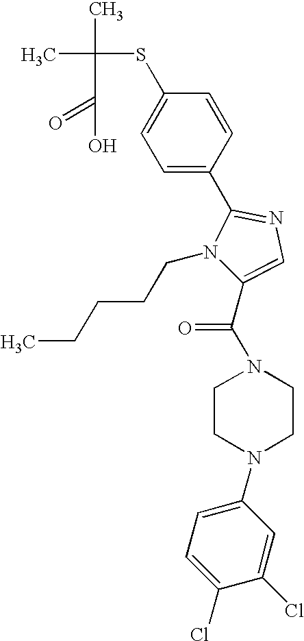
CC(C)(SC1=CC=C(C2=NC=C(C(N3CCN(C4=CC=C(Cl)C(Cl)=C4)CC3)=O)N2CCCCC)C=C1)C(=O)O
